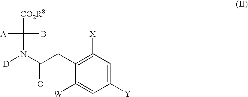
C(CC1=C([X])C=C([Y])C=C1[W])(N([D])C(B)([A])[CO2R8])=O
